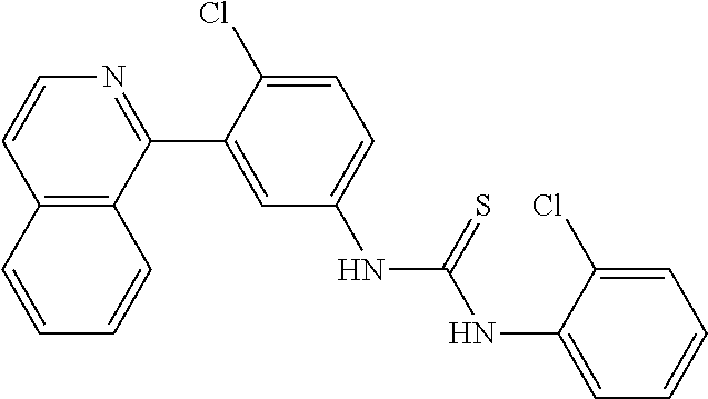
C12=C(C(C3=CC(NC(NC4=CC=CC=C4Cl)=S)=CC=C3Cl)=NC=C1)C=CC=C2
